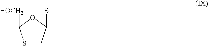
S1CC(B)OC1[HOCH2]
